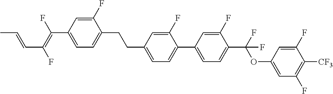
C1=C(F)C(CCC2=CC=C(C3=CC=C(C(OC4=CC(F)=C([CF3])C(F)=C4)(F)F)C(F)=C3)C(F)=C2)=CC=C1C(F)=C(F)C=CC
